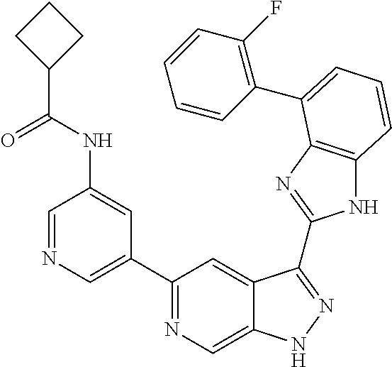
C1=NC=C(C2=NC=C3C(=C2)C(C2=NC4=C(N2)C=CC=C4C2=C(F)C=CC=C2)=NN3)C=C1NC(C1CCC1)=O
